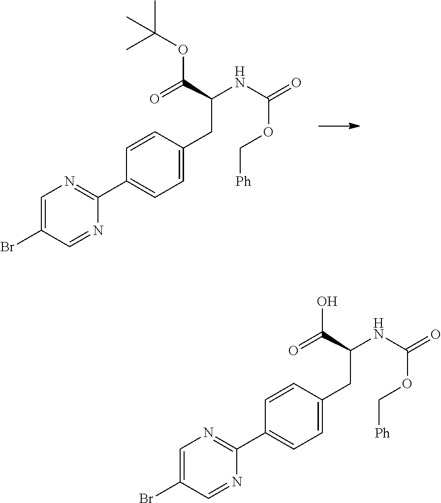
C1(C2=NC=C(Br)C=N2)=CC=C(CC(NC(OC[Ph])=O)C(=O)OC(C)(C)C)C=C1.C1(C2=NC=C(Br)C=N2)=CC=C(CC(NC(OC[Ph])=O)C(=O)O)C=C1
